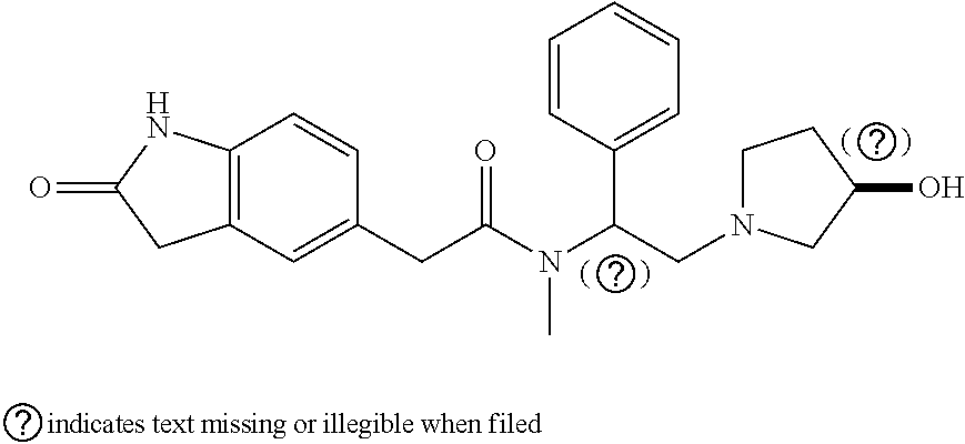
C12=C(C=C(CC(N(C(CN3CCC(O)C3)C3=CC=CC=C3)C)=O)C=C1)CC(=O)N2
